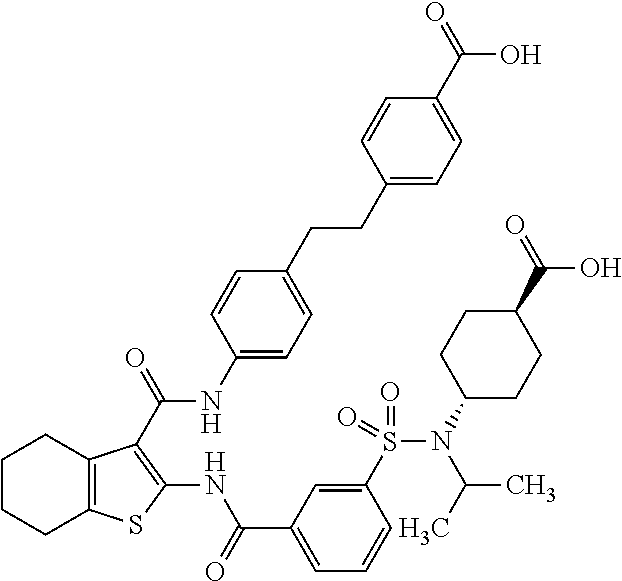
C1(CCC2=CC=C(NC(=O)C3=C(NC(C4=CC=CC(S(N(C5CCC(C(=O)O)CC5)C(C)C)(=O)=O)=C4)=O)SC4=C3CCCC4)C=C2)=CC=C(C(=O)O)C=C1
